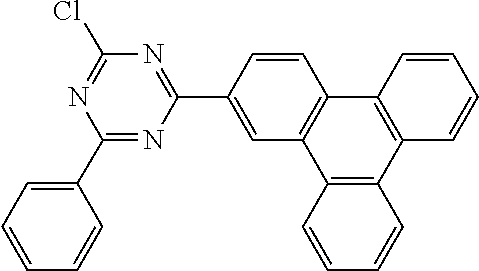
N1=C(Cl)N=C(C2=CC3=C(C=C2)C2=C(C4=C3C=CC=C4)C=CC=C2)N=C1C1=CC=CC=C1
